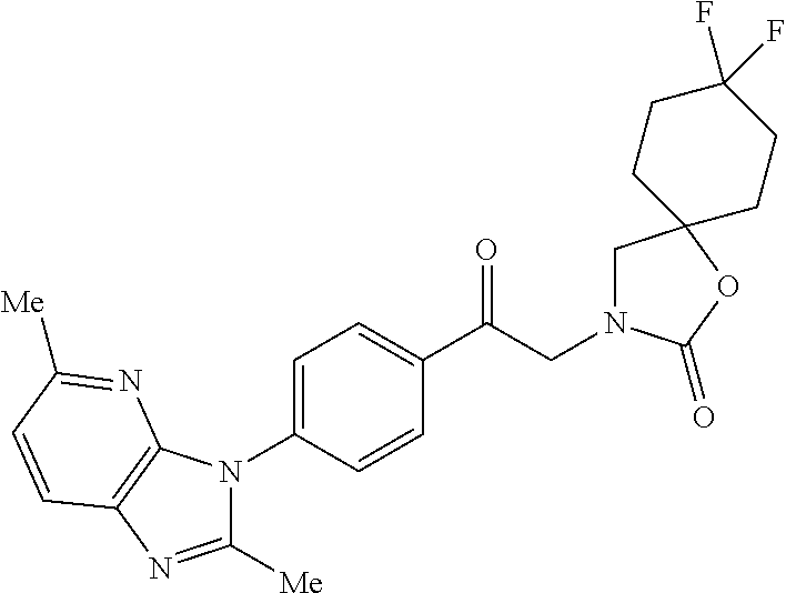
C1(C(CN2CC3(OC2=O)CCC(F)(F)CC3)=O)=CC=C(N2C([Me])=NC3=C2N=C([Me])C=C3)C=C1
